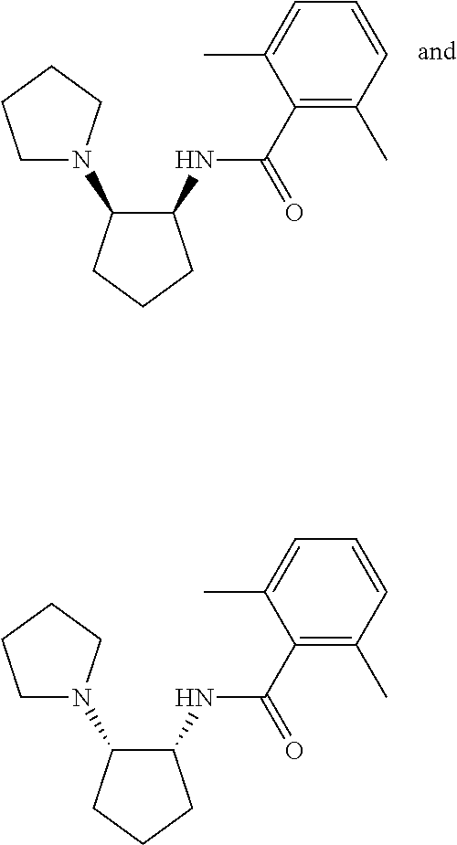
C1(NC(C2=C(C)C=CC=C2C)=O)C(N2CCCC2)CCC1.C1(NC(C2=C(C)C=CC=C2C)=O)C(N2CCCC2)CCC1
